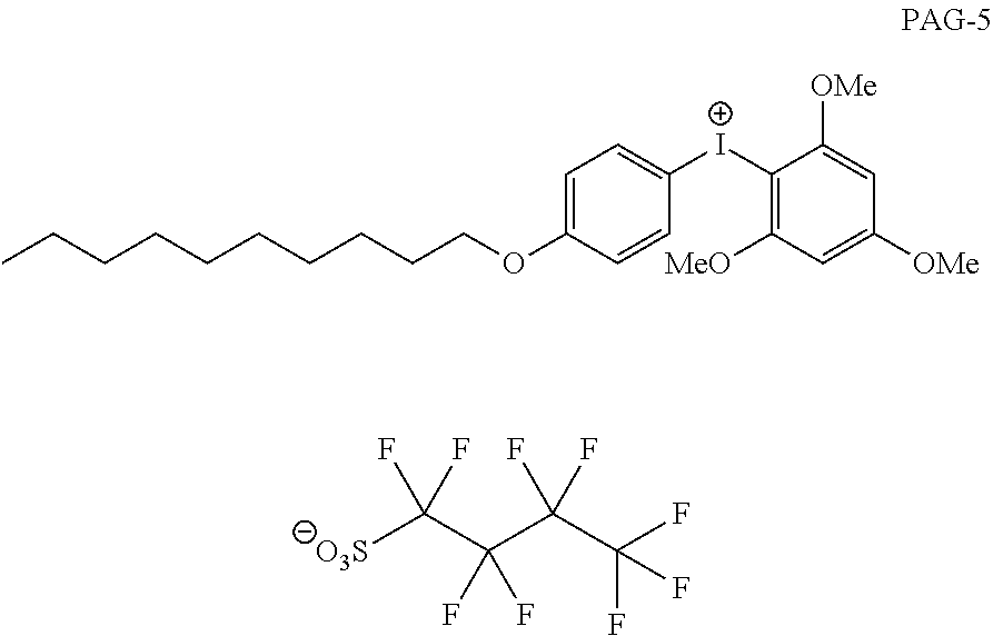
[O3S]C(C(C(C(F)(F)F)(F)F)(F)F)(F)F.C1=C(OCCCCCCCCCC)C=CC([I+]C2=C([MeO])C=C([OMe])C=C2[OMe])=C1
